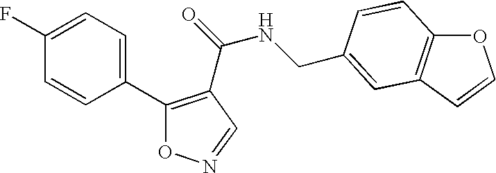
C1(C2=C(C(=O)NCC3=CC4=C(OC=C4)C=C3)C=NO2)=CC=C(F)C=C1
